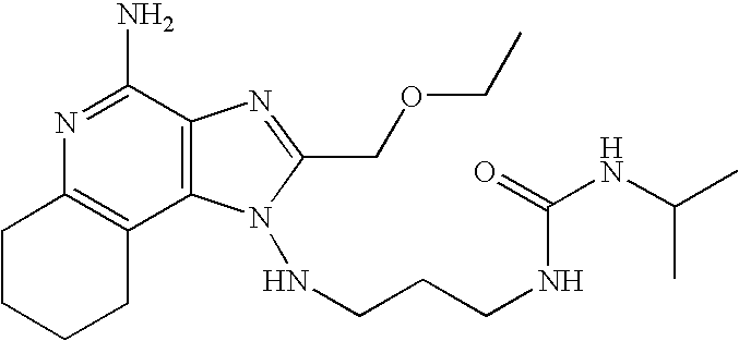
N1=C(N)C2=C(C3=C1CCCC3)N(NCCCNC(NC(C)C)=O)C(COCC)=N2
